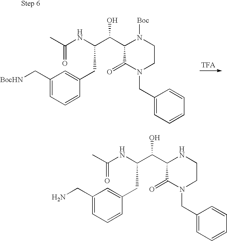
C1=C(CC(C(C2C(=O)N(CC3=CC=CC=C3)CCN2)O)NC(C)=O)C=CC=C1CN.C1=C(CC(C(C2C(=O)N(CC3=CC=CC=C3)CCN2[Boc])O)NC(C)=O)C=CC=C1C[BocHN].[TFA]
